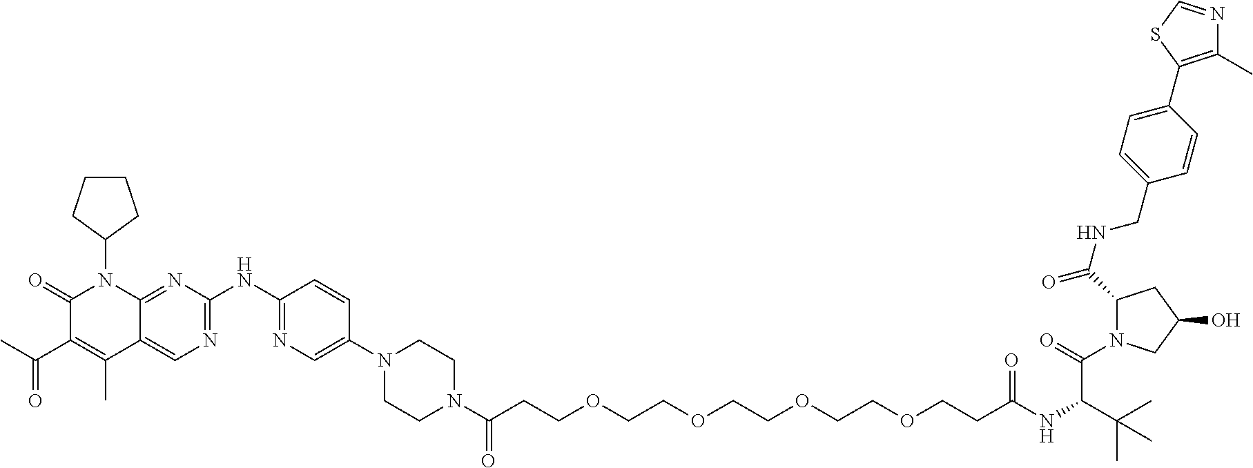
C1(=O)C(C(C)=O)=C(C)C2=CN=C(NC3=NC=C(N4CCN(C(CCOCCOCCOCCOCCC(NC(C(C)(C)C)C(N5C(C(NCC6=CC=C(C7=C(C)N=CS7)C=C6)=O)CC(O)C5)=O)=O)=O)CC4)C=C3)N=C2N1C1CCCC1
